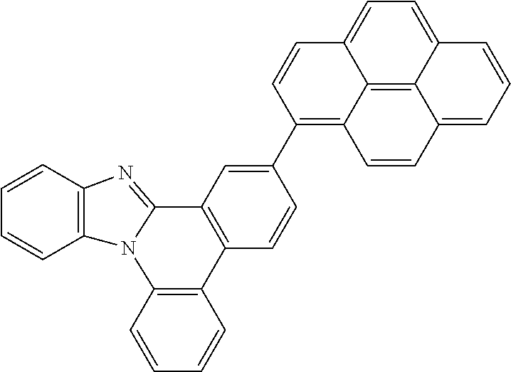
C1=CC2=C(C=C1)N1C(=NC3=C1C=CC=C3)C1=C2C=CC(C2=C3C4=C5C(=CC=C4C=C2)C=CC=C5C=C3)=C1
